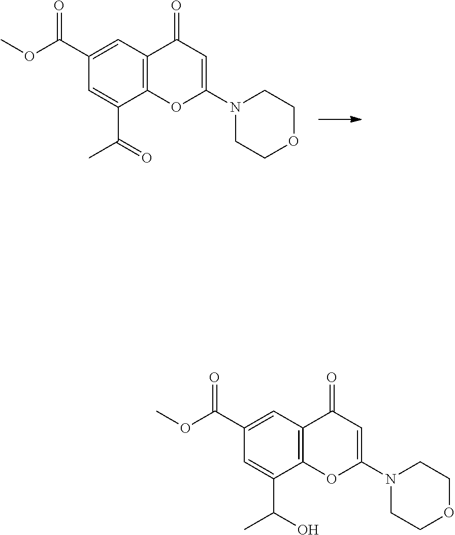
C1=C(C(OC)=O)C=C(C(=O)C)C2=C1C(=O)C=C(N1CCOCC1)O2.C1=C(C(=O)OC)C=C(C(O)C)C2=C1C(=O)C=C(N1CCOCC1)O2
